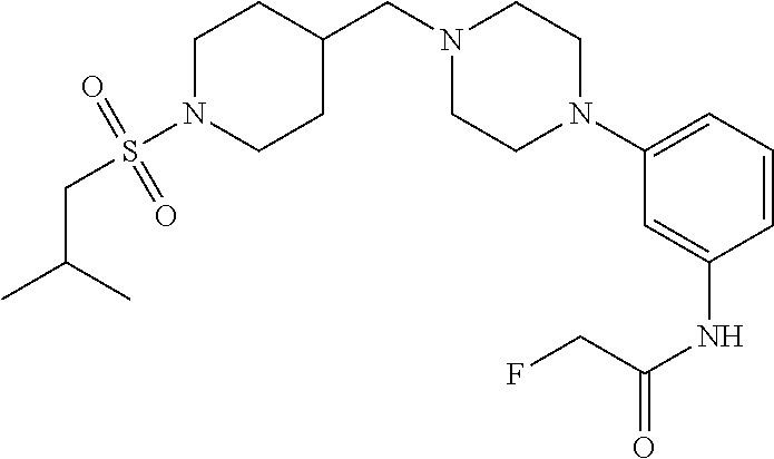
C1N(S(CC(C)C)(=O)=O)CCC(CN2CCN(C3=CC=CC(NC(CF)=O)=C3)CC2)C1
